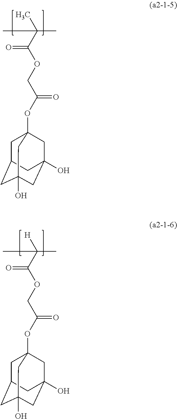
CC(C(OCC(OC12CC3CC(O)(CC(O)(C1)C3)C2)=O)=O)(C)C.[H]C(C(OCC(OC12CC3CC(O)(CC(O)(C1)C3)C2)=O)=O)(C)C
